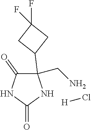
C1(C2CC(F)(F)C2)(CN)C(=O)NC(=O)N1.[H]Cl
